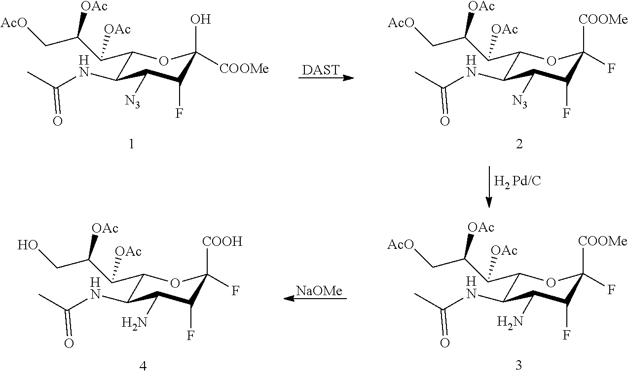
C1(C(C(C[AcO])[OAc])[OAc])C(NC(C)=O)C([N3])C(F)C(O)([COOMe])O1.[DAST].C1(C(C(C[AcO])[OAc])[OAc])C(NC(C)=O)C([N3])C(F)C([COOMe])(F)O1.C1(C(C(CO)[OAc])[OAc])C(NC(C)=O)C(N)C(F)C([COOH])(F)O1.C1(C(C(C[AcO])[OAc])[OAc])C(NC(C)=O)C(N)C(F)C([COOMe])(F)O1.[NaOMe]
